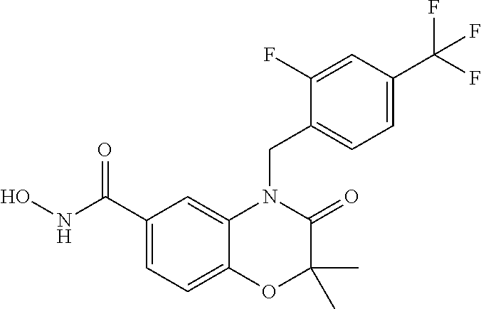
C1(C(NO)=O)=CC=C2C(=C1)N(CC1=CC=C(C(F)(F)F)C=C1F)C(=O)C(C)(C)O2
